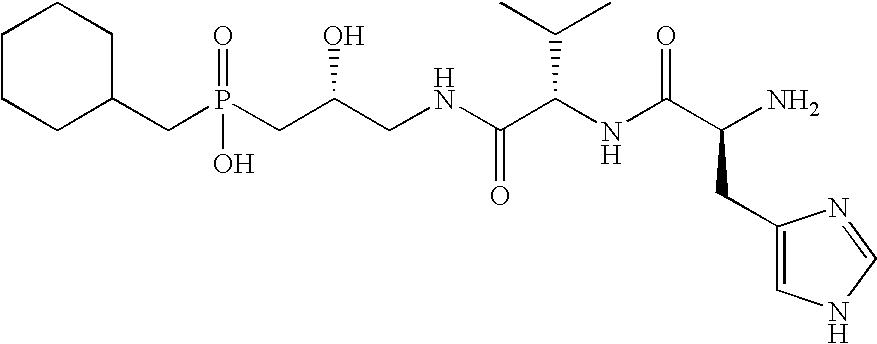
C1CCC(CP(CC(CNC(C(NC(C(N)CC2=CNC=N2)=O)C(C)C)=O)O)(=O)O)CC1
